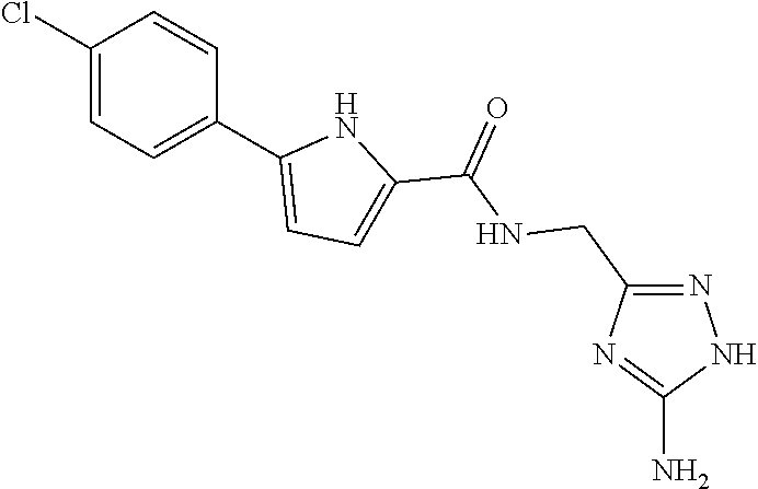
C1(Cl)=CC=C(C2=CC=C(C(NCC3=NNC(N)=N3)=O)N2)C=C1
